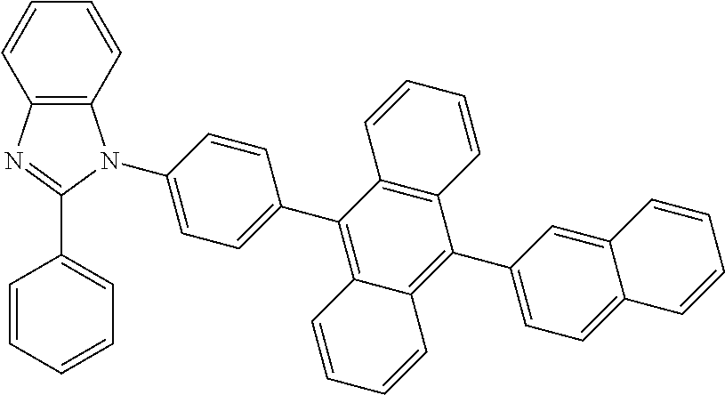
C12=C(C(C3=CC=C(N4C5=C(N=C4C4=CC=CC=C4)C=CC=C5)C=C3)=C3C(=C1C1=CC=C4C(=C1)C=CC=C4)C=CC=C3)C=CC=C2
